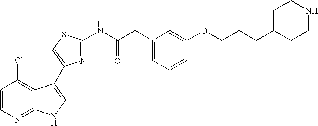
C1=CN=C2C(=C1Cl)C(C1=CSC(NC(CC3=CC=CC(OCCCC4CCNCC4)=C3)=O)=N1)=CN2
